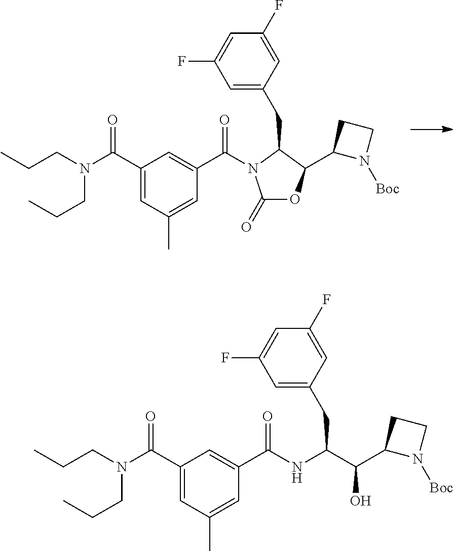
C1(=O)OC(C2N([Boc])CC2)C(CC2=CC(F)=CC(F)=C2)N1C(C1=CC(C(N(CCC)CCC)=O)=CC(C)=C1)=O.N(C(C1=CC(C(N(CCC)CCC)=O)=CC(C)=C1)=O)C(CC1=CC(F)=CC(F)=C1)C(C1N([Boc])CC1)O
